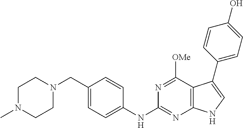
C1N(C)CCN(CC2=CC=C(NC3=NC4=C(C([OMe])=N3)C(C3=CC=C(O)C=C3)=CN4)C=C2)C1
